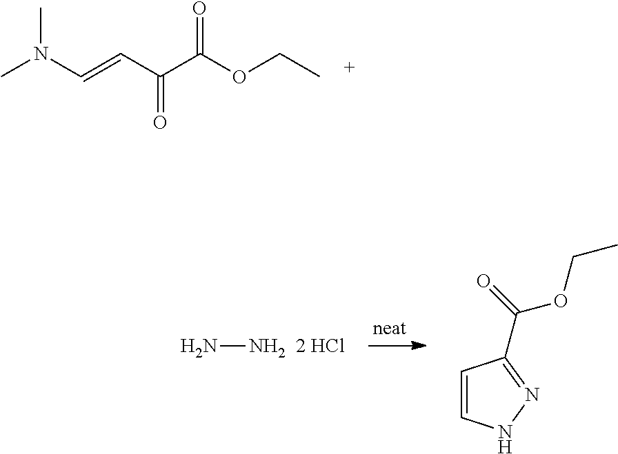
CN(C=CC(C(OCC)=O)=O)C.NN.[2 HCl].C1=CNN=C1C(OCC)=O
